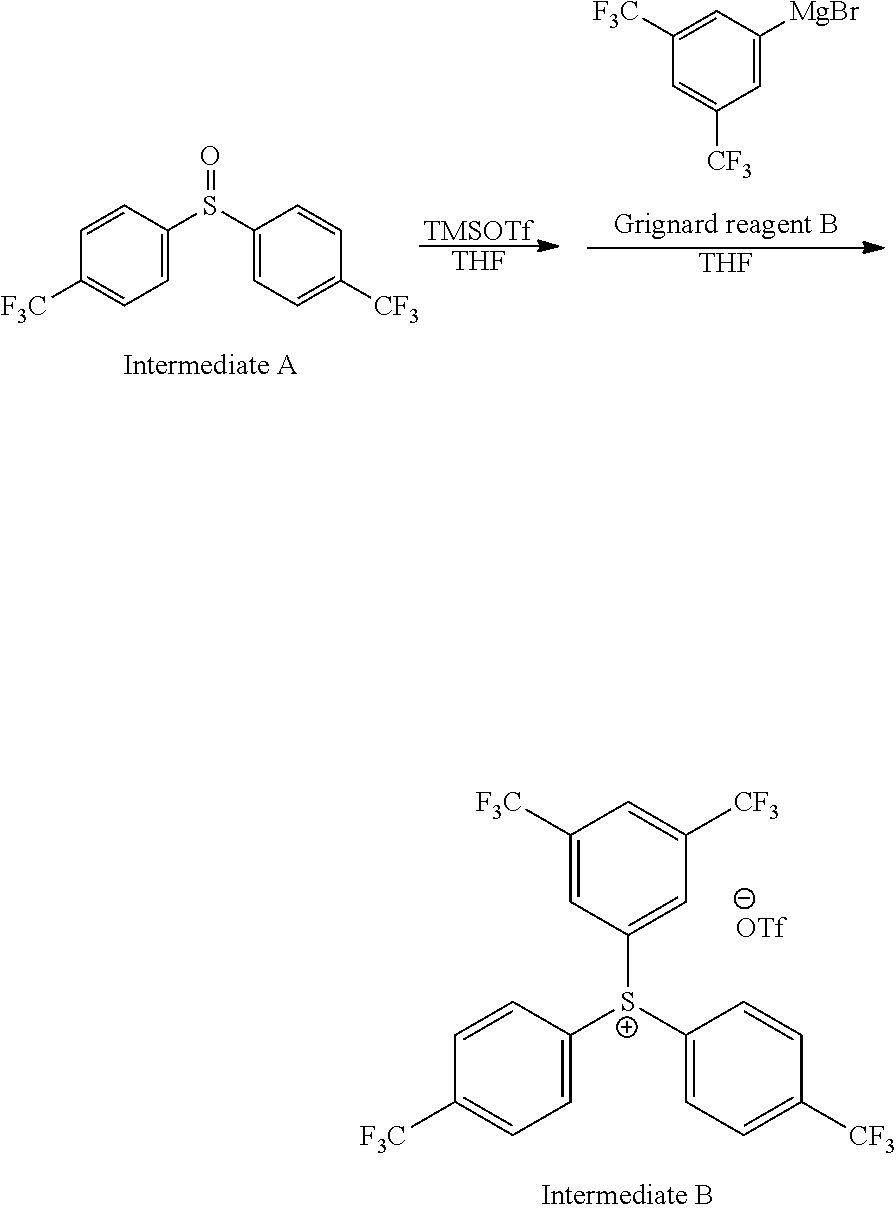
C1=CC([S+](C2=CC=C([CF3])C=C2)C2=CC([CF3])=CC([F3C])=C2)=CC=C1[F3C].C1([F3C])=CC([MgBr])=CC([CF3])=C1.[THF].C1=CC(S(C2=CC=C([CF3])C=C2)=O)=CC=C1[F3C].[TMSOTf].[THF]
